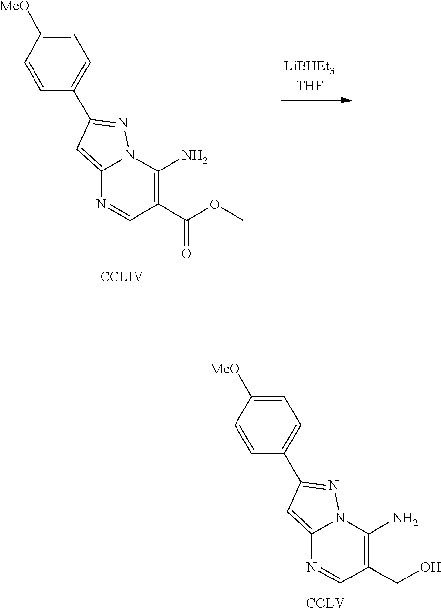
C1=C([MeO])C=CC(C2=NN3C(=C2)N=CC(CO)=C3N)=C1.C1=C([MeO])C=CC(C2=NN3C(=C2)N=CC(C(OC)=O)=C3N)=C1
